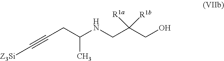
[Z3Si]C#CCC(C)NCC(CO)([R1b])[R1a]
